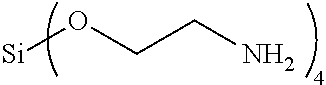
[Si]OCCN
